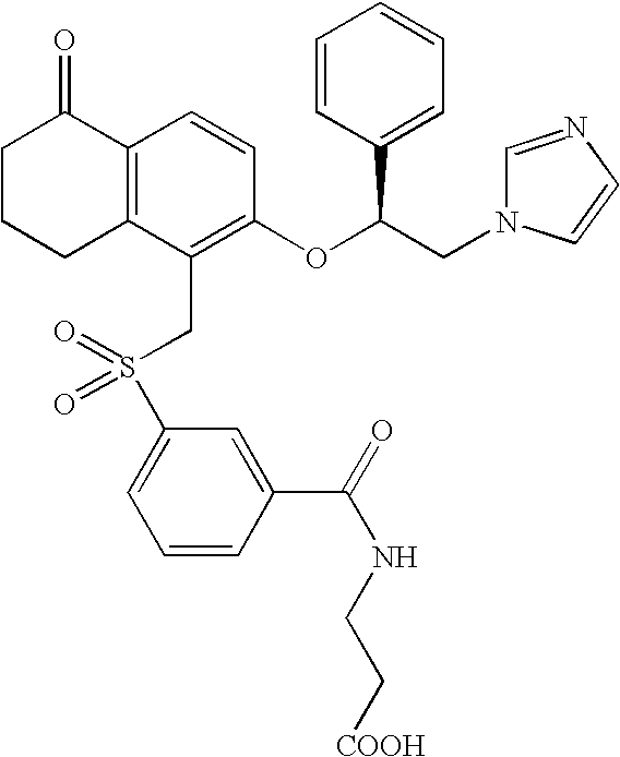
C12=C(C(CS(C3=CC=CC(C(=O)NCC[COOH])=C3)(=O)=O)=C(OC(CN3C=NC=C3)C3=CC=CC=C3)C=C1)CCCC2=O
